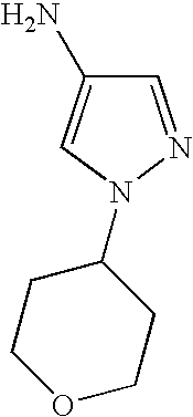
C1=NN(C2CCOCC2)C=C1N
